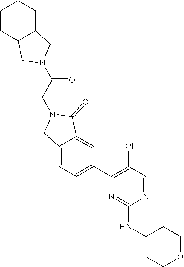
N1=CC(Cl)=C(C2=CC=C3C(=C2)C(=O)N(CC(N2CC4C(C2)CCCC4)=O)C3)N=C1NC1CCOCC1
